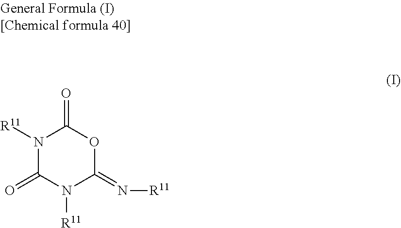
N1([R11])C(=O)N([R11])C(=N[R11])OC1=O
